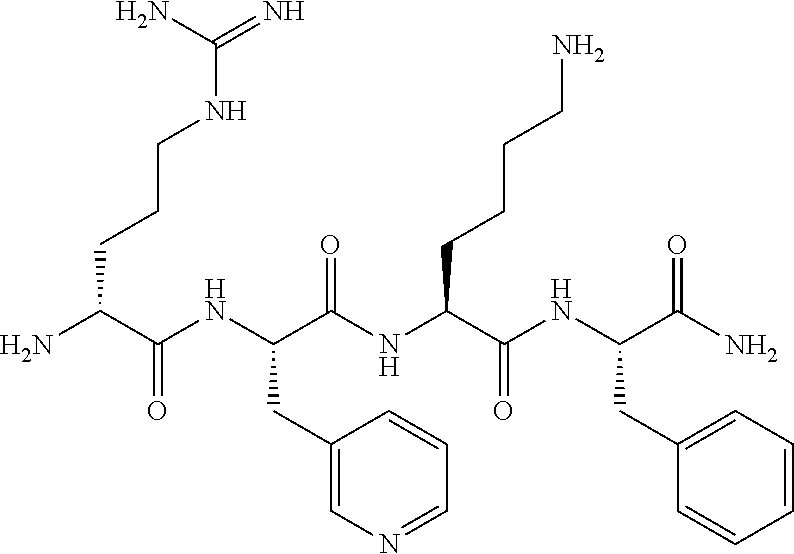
NC(C(NC(C(NC(C(NC(C(N)=O)CC1=CC=CC=C1)=O)CCCCN)=O)CC1=CN=CC=C1)=O)CCCNC(N)=N
